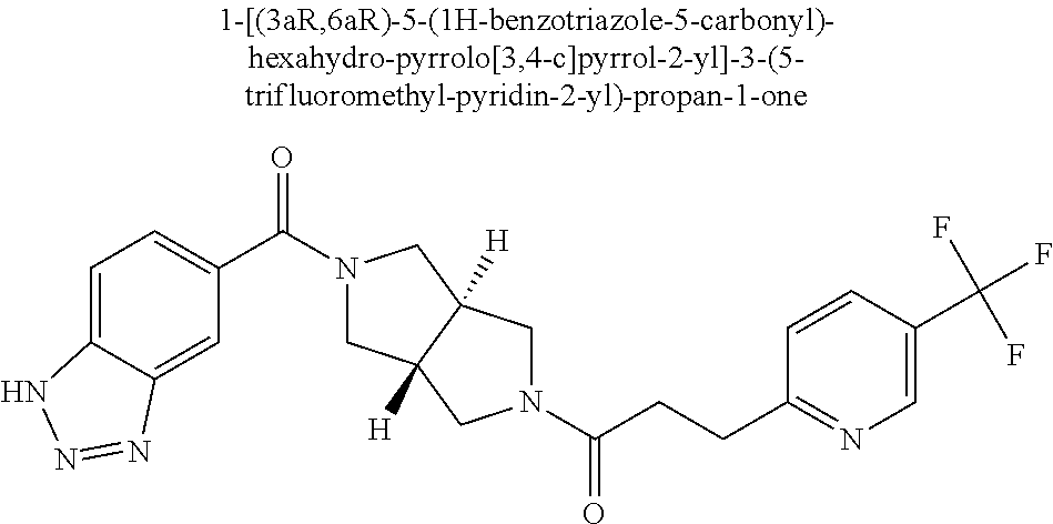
C(CCC1=NC=C(C(F)(F)F)C=C1)(=O)N1CC2([H])CN(C(=O)C3=CC=C4C(=C3)N=NN4)CC2([H])C1
